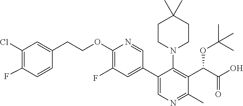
C1(C2=CN=C(C)C(C(C(O)=O)OC(C)(C)C)=C2N2CCC(C)(C)CC2)=CC(F)=C(OCCC2=CC(Cl)=C(F)C=C2)N=C1
